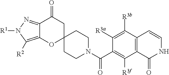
C12=C([R2])N([R1])N=C1C(=O)CC1(O2)CCN(C(C2=C([R3f])C3=C(C([R3b])=C2[R3a])C=CNC3=O)=O)CC1
